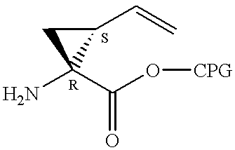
C1(C=C)CC1(N)C(=O)O[CPG]
